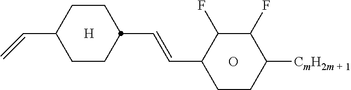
C(=CC1CCC([CmH2m + 1])C(F)C1F)C1CCC(C=C)CC1.O.[H]
